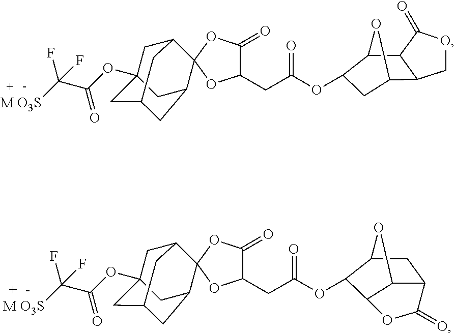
C(C(OC1CC2C3C(C1O2)C(=O)OC3)=O)C1C(=O)OC2(O1)C1CC3CC(OC(C([M O3S])(F)F)=O)(CC2C3)C1.C(C(OC1C2C3C(CC1O3)C(=O)O2)=O)C1C(=O)OC2(O1)C1CC3CC(OC(C([M O3S])(F)F)=O)(CC2C3)C1
